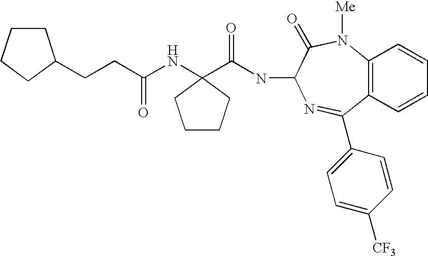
C(CC1CCCC1)C(NC1(C(NC2C(=O)N([Me])C3=C(C=CC=C3)C(C3=CC=C([CF3])C=C3)=N2)=O)CCCC1)=O
